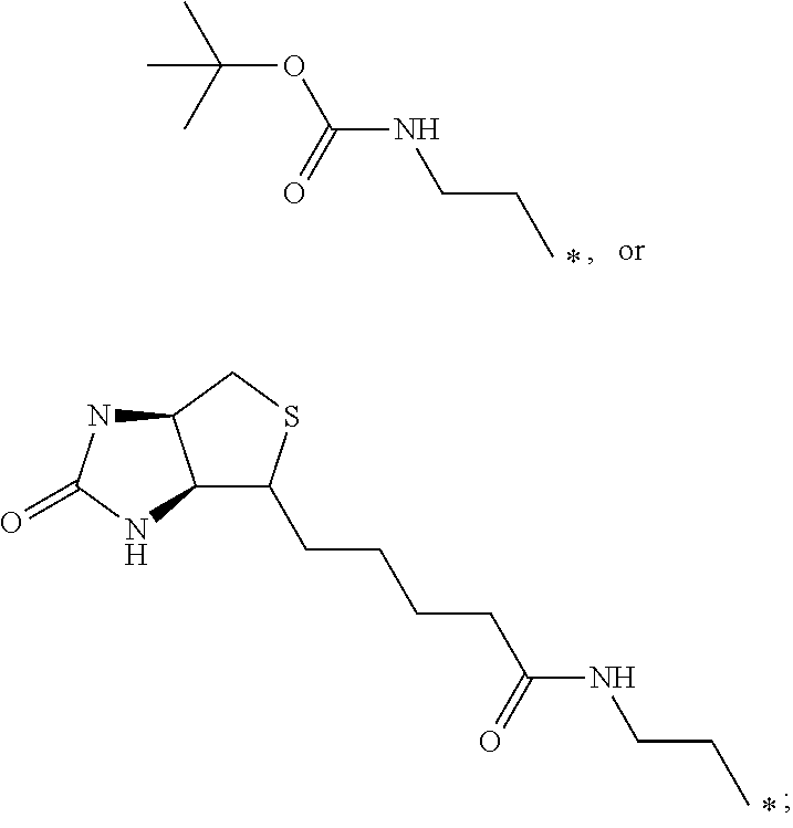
C(CC(NCCC)=O)CCC1C2C(CS1)NC(=O)N2.CC(OC(NCCC)=O)(C)C
